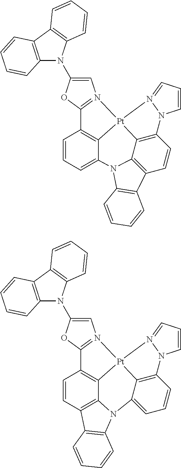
C1=C(N2C3=C(C4=C2C=CC=C4)C=CC=C3)OC2=N1[Pt]13C4=C2C=CC2=C4N(C4=CC=CC(=C14)N1C=CC=N31)C1=C2C=CC=C1.C1=C(N2C3=C(C4=C2C=CC=C4)C=CC=C3)OC2=N1[Pt]13C4=C2C=CC=C4N2C4=C(C=CC(=C14)N1C=CC=N31)C1=C2C=CC=C1
